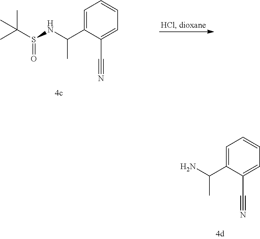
C1=C(C(N)C)C(C#N)=CC=C1.C1=C(C(NS(C(C)(C)C)=O)C)C(C#N)=CC=C1
